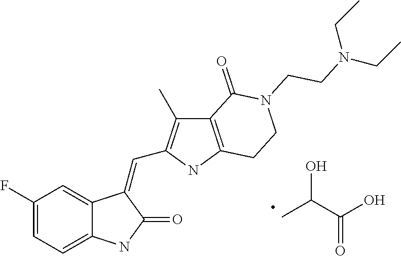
C1(F)=CC=C2C(=C1)C(=CC1=C(C)C3=C(N1)CCN(CCN(CC)CC)C3=O)C(=O)N2.CC(C(O)=O)O
